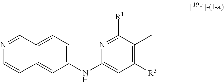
C1(NC2=CC([R3])=C(C)C([R1])=N2)=CC=C2C(=C1)C=CN=C2
